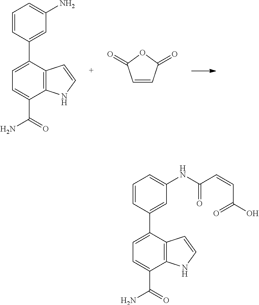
C1=CC(C2=CC=C(C(=O)N)C3=C2C=CN3)=CC(N)=C1.C1=CC(=O)OC1=O.C1=CC(C2=CC=C(C(=O)N)C3=C2C=CN3)=CC(NC(=O)C=CC(O)=O)=C1
